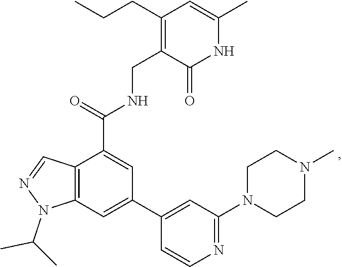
CC(C)N1N=CC2=C1C=C(C1=CC(N3CCN(C)CC3)=NC=C1)C=C2C(NCC1=C(CCC)C=C(C)NC1=O)=O
